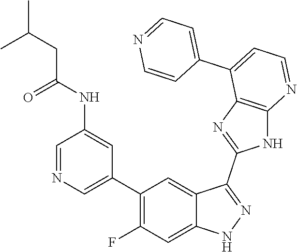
C1=NC=C(C2=C(F)C=C3C(=C2)C(C2=NC4=C(N2)N=CC=C4C2=CC=NC=C2)=NN3)C=C1NC(=O)CC(C)C
